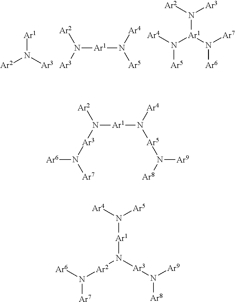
[Ar1]N([Ar2])[Ar3].N([Ar1]N([Ar4])[Ar5])([Ar2])[Ar3].[Ar5]N([Ar1](N([Ar3])[Ar2])N([Ar6])[Ar7])[Ar4].N([Ar1]N([Ar4])[Ar5]N([Ar8])[Ar9])([Ar2])[Ar3]N([Ar7])[Ar6].N([Ar2]N([Ar1]N([Ar4])[Ar5])[Ar3]N([Ar8])[Ar9])([Ar7])[Ar6]
